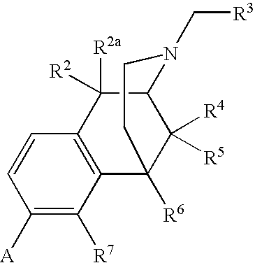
C1=CC([A])=C([R7])C2=C1C([R2a])([R2])C1C([R4])([R5])C2([R6])CCN1C[R3]
